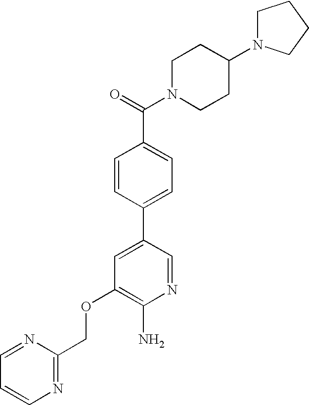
C(OC1=C(N)N=CC(C2=CC=C(C(=O)N3CCC(N4CCCC4)CC3)C=C2)=C1)C1=NC=CC=N1
